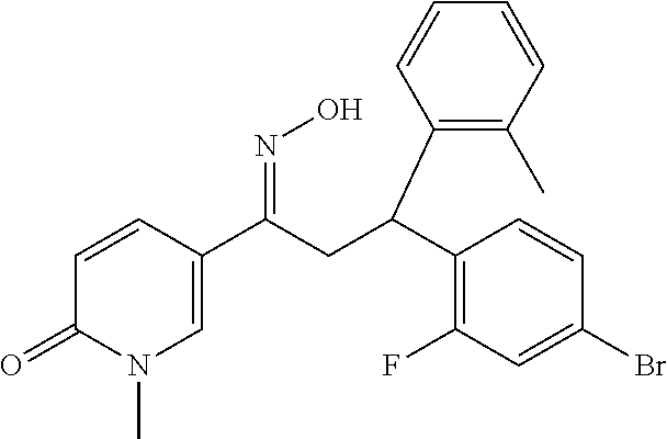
C1=CC(C(CC(C2=C(F)C=C(Br)C=C2)C2=C(C)C=CC=C2)=NO)=CN(C)C1=O
